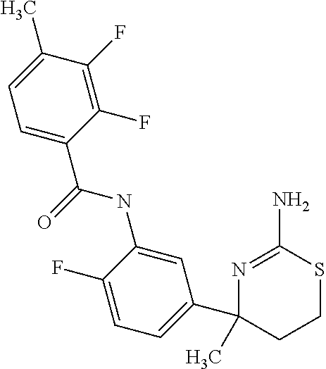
N1=C(N)SCCC1(C1=CC=C(F)C(NC(=O)C2=CC=C(C)C(F)=C2F)=C1)C
